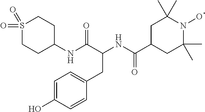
C(NC(C1CC(C)(C)N(O)C(C)(C)C1)=O)(C(NC1CCS(=O)(=O)CC1)=O)CC1=CC=C(O)C=C1
